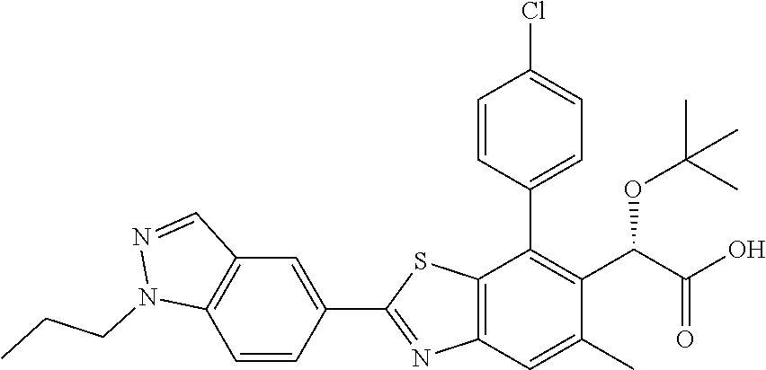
C1(C2=NC3=C(S2)C(C2=CC=C(Cl)C=C2)=C(C(OC(C)(C)C)C(=O)O)C(C)=C3)=CC2=C(C=C1)N(CCC)N=C2
